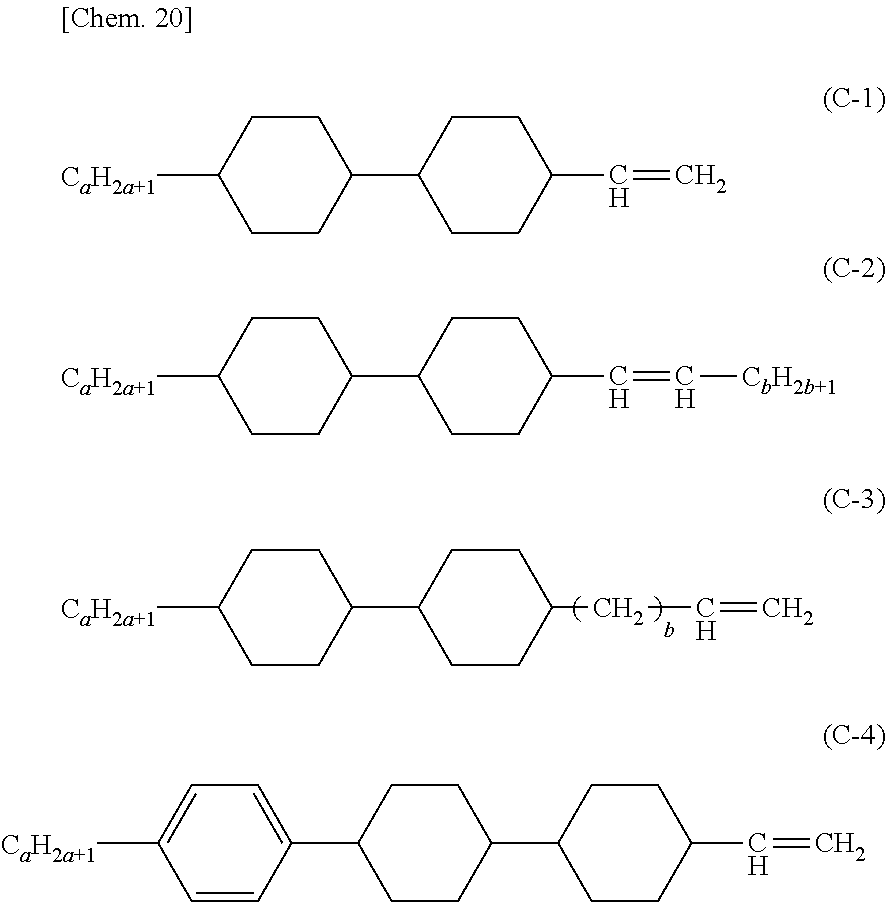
C1CC([CaH2a+1])CCC1C1CCC(CC=C)CC1.C1CC([CaH2a+1])CCC1C1CCC(C=C)CC1.C1CC([CaH2a+1])CCC1C1CCC(C=C[CbH2b+1])CC1.C1CC(C2=CC=C([CaH2a+1])C=C2)CCC1C1CCC(C=C)CC1
